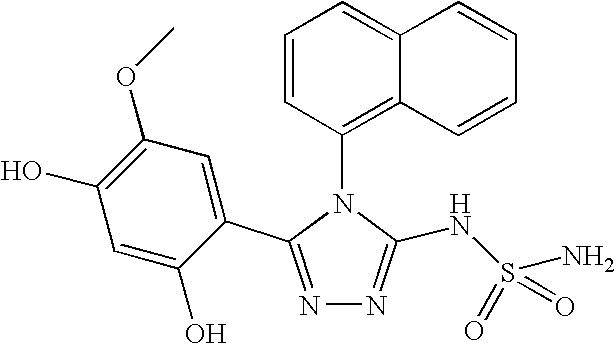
N1=C(C2=CC(OC)=C(O)C=C2O)N(C2=C3C(=CC=C2)C=CC=C3)C(NS(N)(=O)=O)=N1
